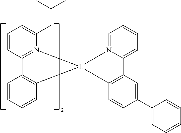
C1=CC=CC2=C1C1=N(C(CC(C)C)=CC=C1)[Ir]21C2=C(C=C(C3=CC=CC=C3)C=C2)C2=CC=CC=N21
